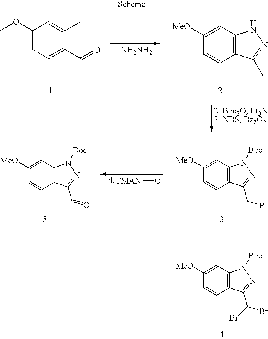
COC1=CC=C(C(=O)C)C(C)=C1.C1([MeO])=CC2=C(C=C1)C(C)=NN2.[TMAN]O.C1([MeO])=CC2=C(C=C1)C(CBr)=NN2[Boc].C1([MeO])=CC2=C(C=C1)C(C=O)=NN2[Boc].C1([MeO])=CC2=C(C=C1)C(C(Br)Br)=NN2[Boc]
